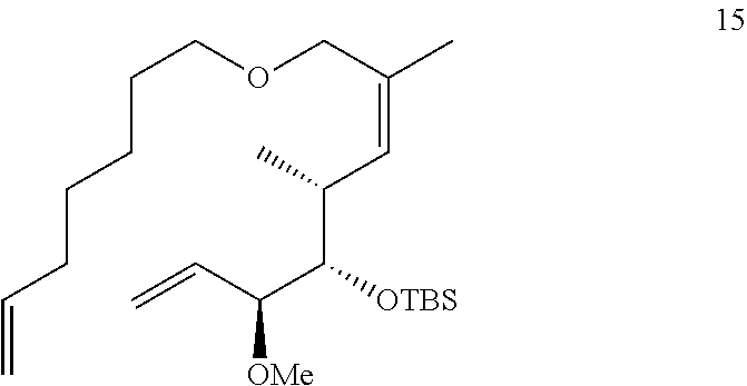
C(=C(C)COCCCCCC=C)C(C)C(C([OMe])C=C)[OTBS]
